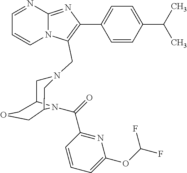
C1=CN2C(=NC(C3=CC=C(C(C)C)C=C3)=C2CN2CC3N(C(=O)C4=NC(OC(F)F)=CC=C4)C(COC3)C2)N=C1
